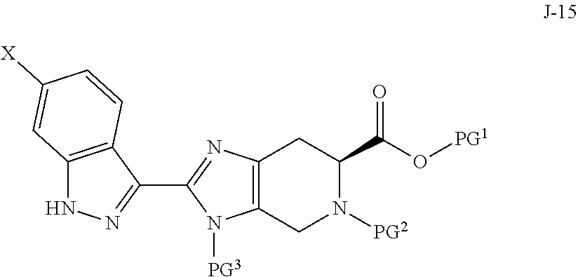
C12=C(N=C(C3=NNC4=C3C=CC([X])=C4)N1[PG3])CC(C(=O)O[PG1])N([PG2])C2
